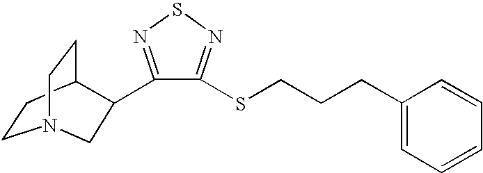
C1CC2CCN1CC2C1=NSN=C1SCCCC1=CC=CC=C1
